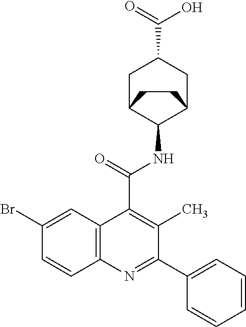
C12=C(C=C(Br)C=C1)C(C(=O)NC1C3CC(C(=O)O)CC1CC3)=C(C)C(C1=CC=CC=C1)=N2
